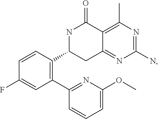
C1(C2=NC(OC)=CC=C2)=C(C2NC(=O)C3=C(C)N=C(N)N=C3C2)C=CC(F)=C1
